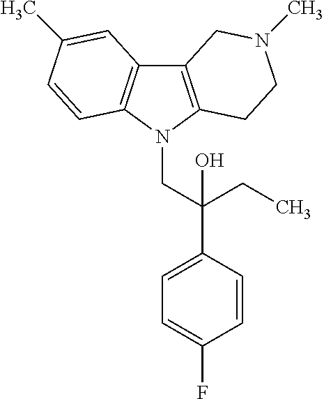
C12=C(N(CC(C3=CC=C(F)C=C3)(CC)O)C3=C1C=C(C)C=C3)CCN(C)C2
